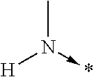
[H]N(C)->*
